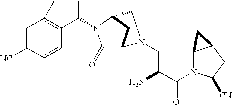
C1=C([NC])C=CC2=C1CCC2N1C(=O)C2CC1CN2CC(C(N1C2C(CC1[CN])C2)=O)N
